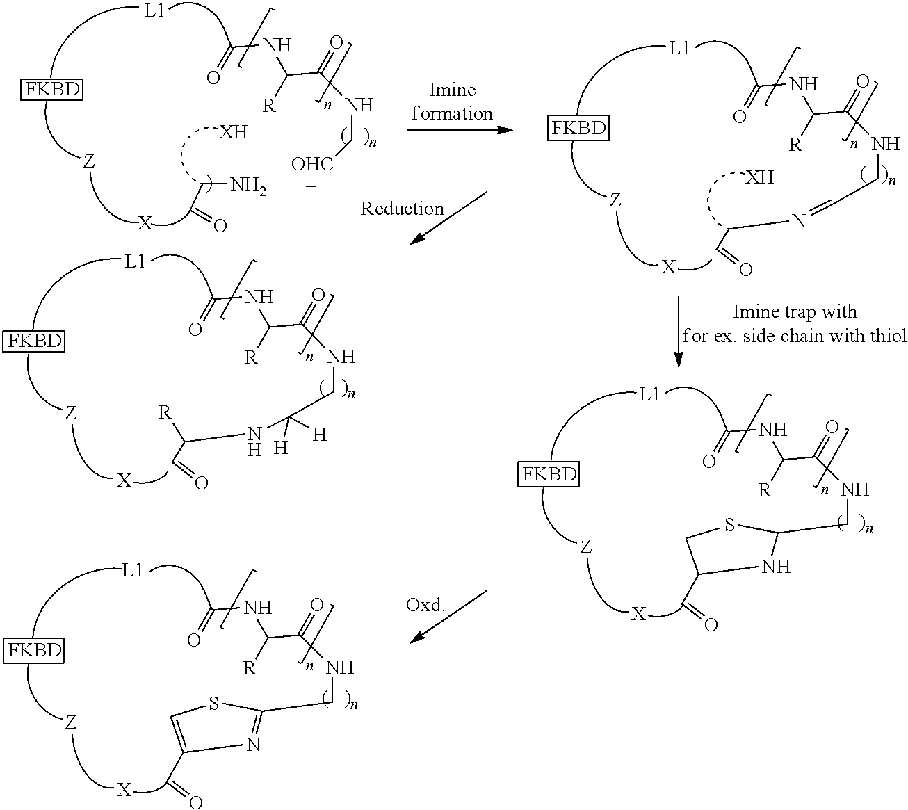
[L1].[X].C(C=O)N.[FKBD].[XH].[L1].[X].[FKBD].[XH].[L1].[X].[FKBD].[L1].[X].[FKBD].[L1].[X].[FKBD].N(C(C(=O)NC[OHC])[R])C(=O)C.N(C(C(=O)NCC(NC(C=O)[R])([H])[H])[R])C(=O)C.N(C(C(=O)NCC1=NC(C=O)=CS1)[R])C(=O)C.N(C(C(=O)NCC1NC(C=O)CS1)[R])C(=O)C.N(C(C(=O)NCC=NCC=O)[R])C(=O)C
